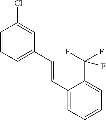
C1(C=CC2=CC=CC(Cl)=C2)=CC=CC=C1C(F)(F)F
